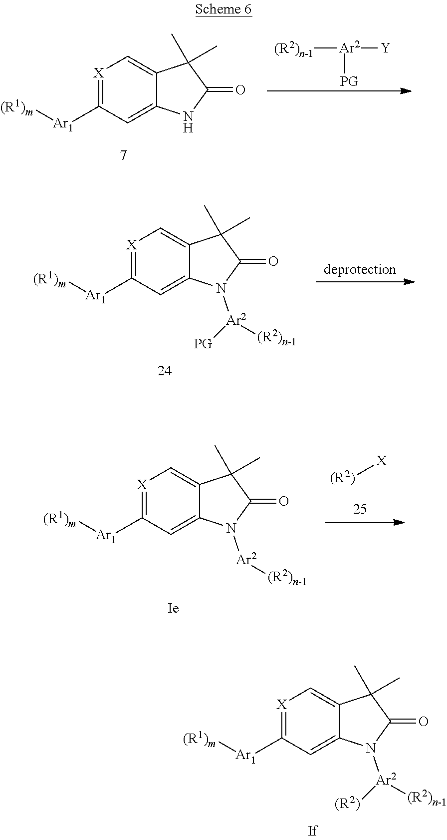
[X]1=C([Ar1][(R1)m])C=C2C(=C1)C(C)(C)C(=O)N2[Ar2]([(R2)])[(R2)n-1].[X]1=C([Ar1][(R1)m])C=C2C(=C1)C(C)(C)C(=O)N2.[(R2)n-1][Ar2]([Y])[PG].[X]1=C([Ar1][(R1)m])C=C2C(=C1)C(C)(C)C(=O)N2[Ar2]([PG])[(R2)n-1].[X]1=C([Ar1][(R1)m])C=C2C(=C1)C(C)(C)C(=O)N2[Ar2][(R2)n-1].[(R2)][X]
